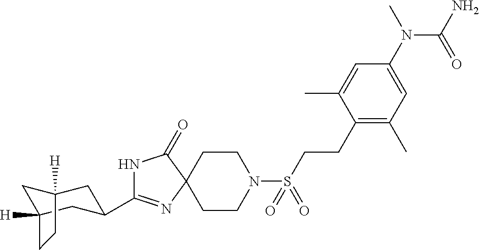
N1C(C2CC3([H])CC([H])(C2)CC3)=NC2(C1=O)CCN(S(CCC1=C(C)C=C(N(C)C(=O)N)C=C1C)(=O)=O)CC2
